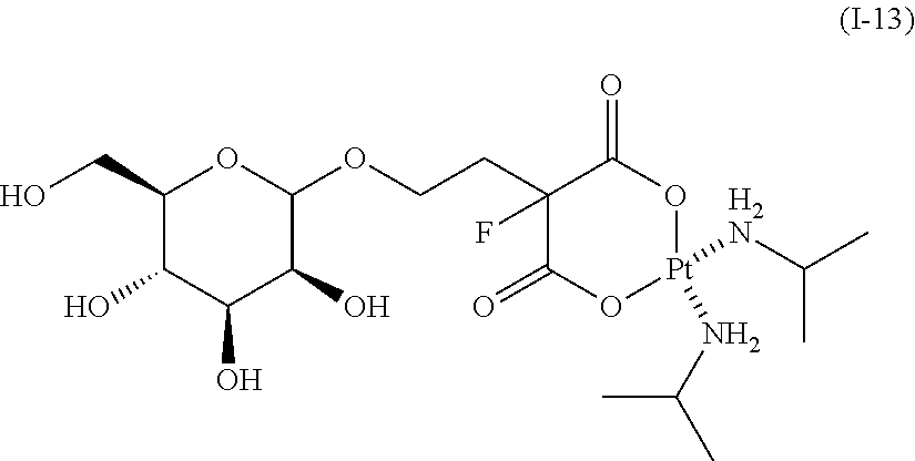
C1(CO)C(O)C(O)C(O)C(OCCC2(F)C(=O)O[Pt](NC(C)C)([H2N]C(C)C)OC2=O)O1
